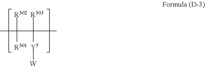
CC([R302])([R301])C([R303])([Y5][W])C
